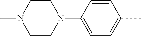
C1=C(N2CCN(C)CC2)C=CC(C)=C1
